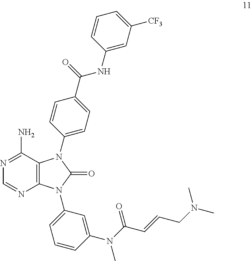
N1=C(N)C2=C(N=C1)N(C1=CC=CC(N(C(C=CCN(C)C)=O)C)=C1)C(=O)N2C1=CC=C(C(NC2=CC([CF3])=CC=C2)=O)C=C1
